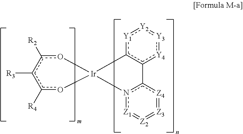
[R2]c1c([R3])c([R4])o[Ir]2(o1)c1[Y1]:[Y2]:[Y3]:[Y4]c1-c1n2[Z1]=[Z2]=[Z3]=[Z4]1
